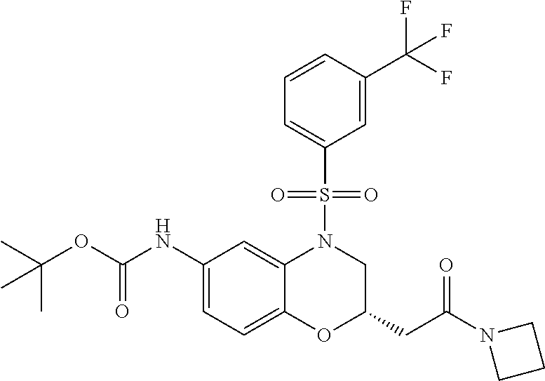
C1(NC(OC(C)(C)C)=O)=CC=C2C(=C1)N(S(C1=CC=CC(C(F)(F)F)=C1)(=O)=O)CC(CC(=O)N1CCC1)O2
